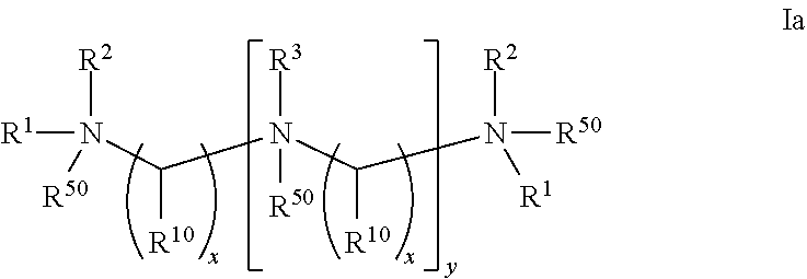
[R1]N(C(N(C(N([R50])([R1])[R2])[R10])([R3])[R50])[R10])([R50])[R2]
